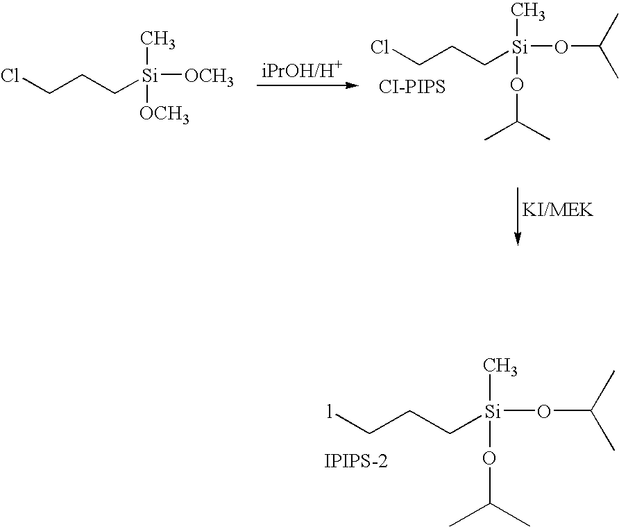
ClCCC[Si](C)([OCH3])[OCH3].ClCCC[Si](C)(OC(C)C)OC(C)C.[CI-PIPS].[l]CCC[Si](C)(OC(C)C)OC(C)C.[IPIPS-2]
